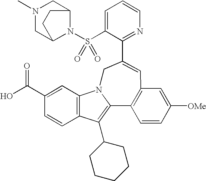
C1=C(S(N2C3CN(C)CC2CC3)(=O)=O)C(C2=CC3=C(C4=C(C5CCCCC5)C5=C(C=C(C(O)=O)C=C5)N4C2)C=CC([OMe])=C3)=NC=C1
